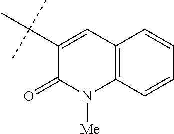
C1(C(C)(C)C)=CC2=C(N([Me])C1=O)C=CC=C2
